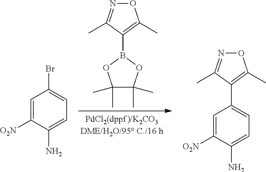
C1(C2=CC=C(N)C([O2N])=C2)=C(C)ON=C1C.C1(B2OC(C)(C)C(C)(C)O2)=C(C)ON=C1C.C1=C([O2N])C(N)=CC=C1Br
